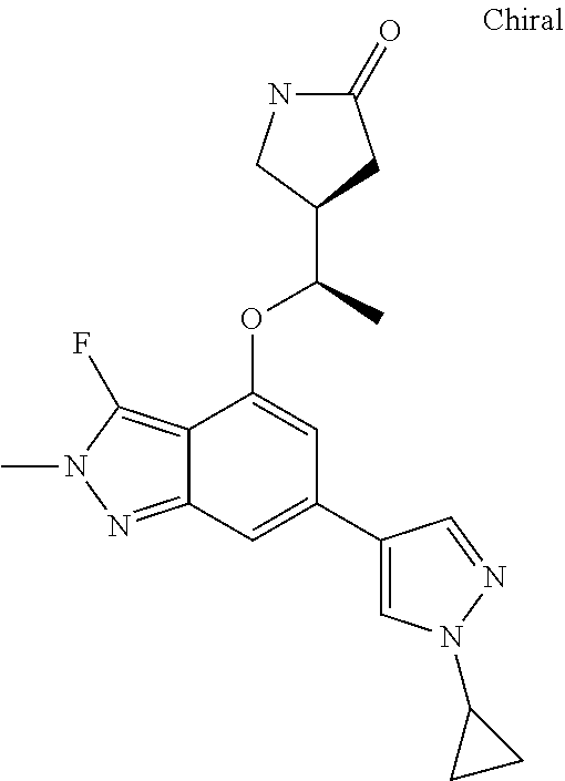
N1C(=O)CC(C(C)OC2=CC(C3=CN(C4CC4)N=C3)=CC3=NN(C)C(F)=C23)C1
